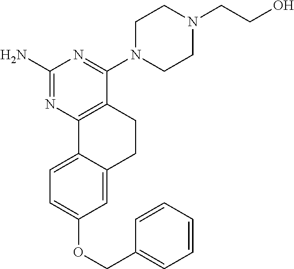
C1(N)=NC2=C(C(N3CCN(CCO)CC3)=N1)CCC1=CC(OCC3=CC=CC=C3)=CC=C21
